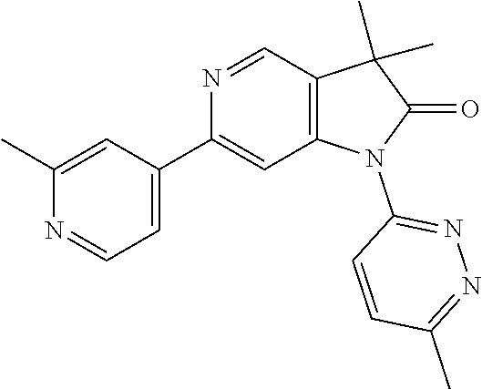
C1(C2=CC=NC(C)=C2)=CC2=C(C=N1)C(C)(C)C(=O)N2C1=NN=C(C)C=C1
